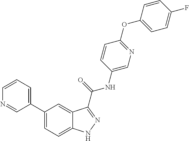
C1=CN=CC(C2=CC=C3C(=C2)C(C(NC2=CN=C(OC4=CC=C(F)C=C4)C=C2)=O)=NN3)=C1
